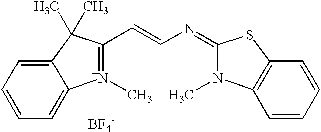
[BF4-].C1=C2C(=CC=C1)[N+](C)=C(C=CN=C1N(C)C3=C(S1)C=CC=C3)C2(C)C
